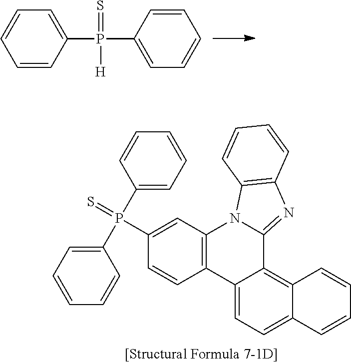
C1(P(=S)(C2=CC=CC=C2)C2=CC=CC=C2)=CC2=C(C=C1)C1=CC=C3C(=C1C1=NC4=C(N21)C=CC=C4)C=CC=C3.C1=C(P(C2=CC=CC=C2)(=S)[H])C=CC=C1
